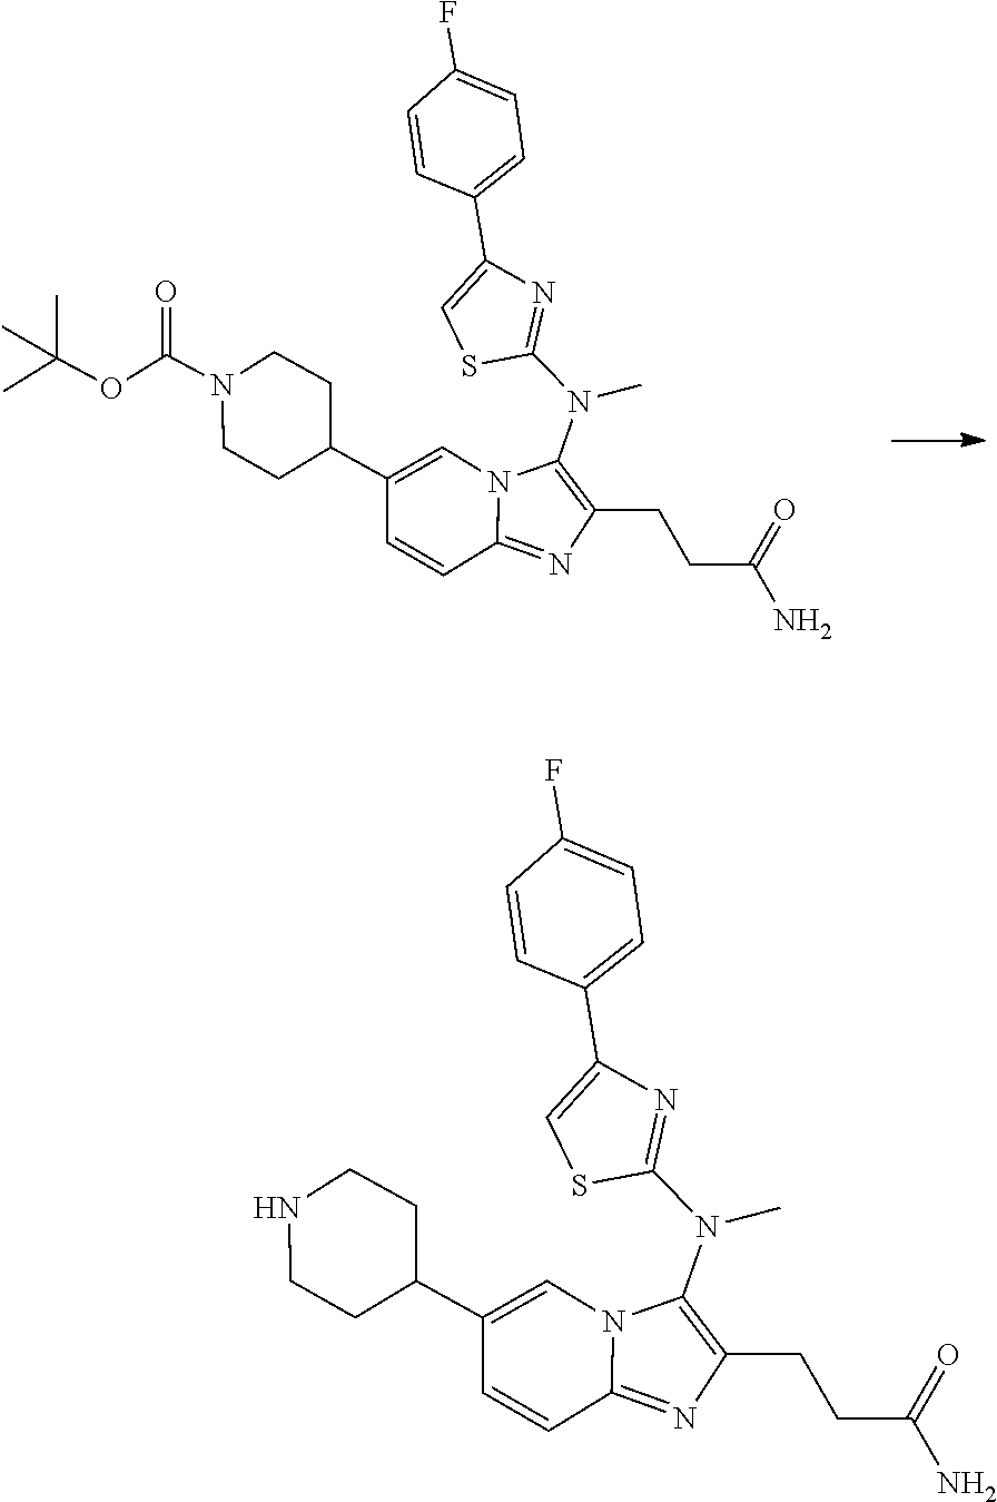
C1(CCC(=O)N)=C(N(C2=NC(C3=CC=C(F)C=C3)=CS2)C)N2C(=N1)C=CC(C1CCN(C(OC(C)(C)C)=O)CC1)=C2.C1(CCC(=O)N)=C(N(C2=NC(C3=CC=C(F)C=C3)=CS2)C)N2C(=N1)C=CC(C1CCNCC1)=C2
